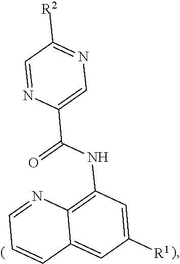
C12=C(NC(C3=CN=C([R2])C=N3)=O)C=C([R1])C=C1C=CC=N2
